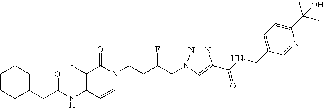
C1=CN(CCC(CN2N=NC(C(NCC3=CC=C(C(C)(C)O)N=C3)=O)=C2)F)C(=O)C(F)=C1NC(CC1CCCCC1)=O
